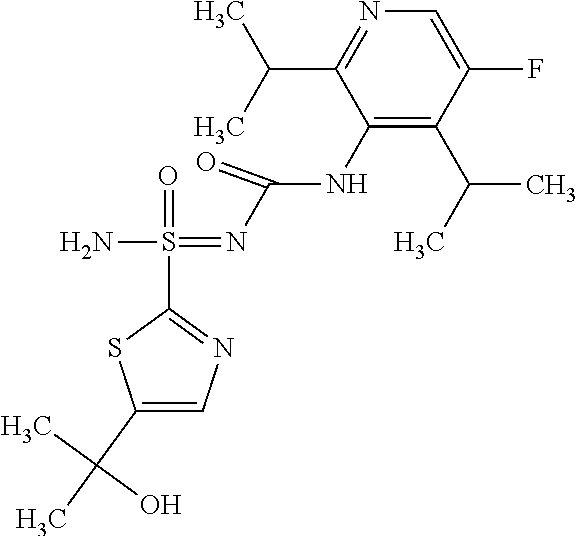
C1(NC(N=S(N)(C2=NC=C(C(C)(C)O)S2)=O)=O)=C(C(C)C)C(F)=CN=C1C(C)C
